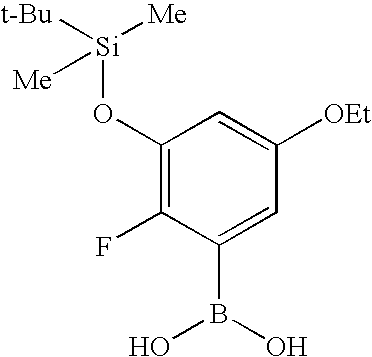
C1(O[Si]([t-Bu])([Me])[Me])=C(F)C(B(O)O)=CC([OEt])=C1
